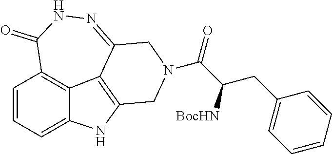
C1=CC=C2C3=C1C(=O)NN=C1C3=C(N2)CN(C(C(CC2=CC=CC=C2)[BocHN])=O)C1
